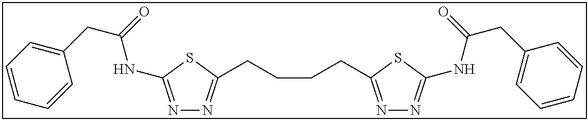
N1=C(NC(CC2=CC=CC=C2)=O)SC(CCCCC2=NN=C(NC(CC3=CC=CC=C3)=O)S2)=N1
